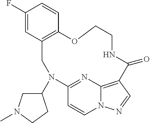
C1(F)=CC2=C(C=C1)OCCNC(=O)C1=C3N(C=CC(=N3)N(C3CN(C)CC3)C2)N=C1
